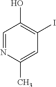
C1=NC(C)=CC(I)=C1O
